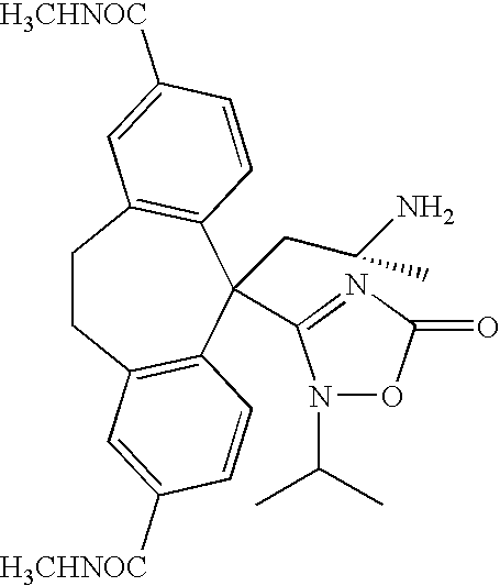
C1CC2=C(C(CC(N)C)(C3=NC(=O)ON3C(C)C)C3=C1C=C([H3CHNOC])C=C3)C=CC([H3CHNOC])=C2
